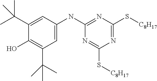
N1=C(S[C8H17])N=C(NC2=CC(C(C)(C)C)=C(O)C(C(C)(C)C)=C2)N=C1S[C8H17]
